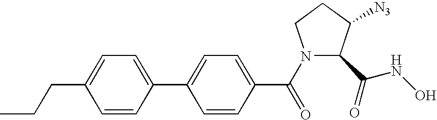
CCCC1=CC=C(C2=CC=C(C(=O)N3C(C(NO)=O)C([N3])CC3)C=C2)C=C1
